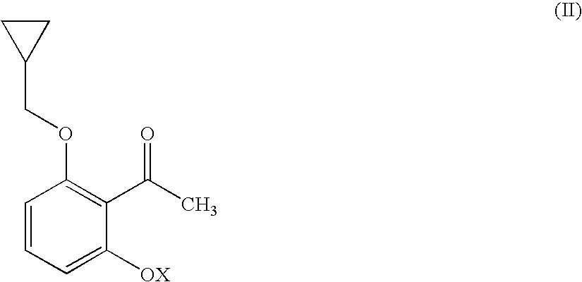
C(C1=C(OCC2CC2)C=CC=C1[OX])(C)=O
